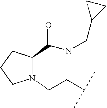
N1(CCC(C)C)C(C(NCC2CC2)=O)CCC1
